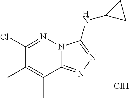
C12=NN=C(NC3CC3)N1N=C(Cl)C(C)=C2C.Cl
